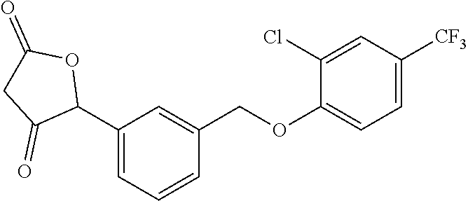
C1(C2OC(=O)CC2=O)=CC=CC(COC2=CC=C([CF3])C=C2Cl)=C1
